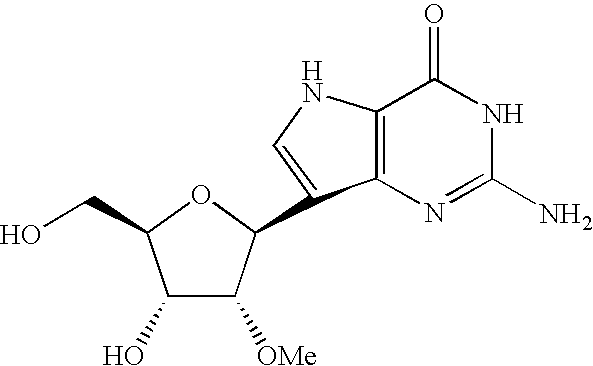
C1(O)C([OMe])C(C2=CNC3=C2N=C(N)NC3=O)OC1CO
